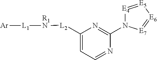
C1=NC(N2[E4]=[E5][E6]=[E7]2)=NC([L2][R1N][L1][Ar])=C1
